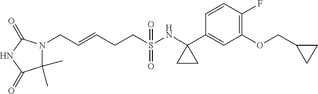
C(S(NC1(C2=CC(OCC3CC3)=C(F)C=C2)CC1)(=O)=O)CC=CCN1C(C)(C)C(=O)NC1=O
